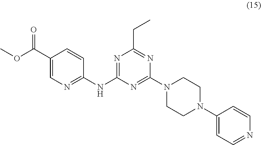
C1(C(OC)=O)=CN=C(NC2=NC(CC)=NC(N3CCN(C4=CC=NC=C4)CC3)=N2)C=C1
